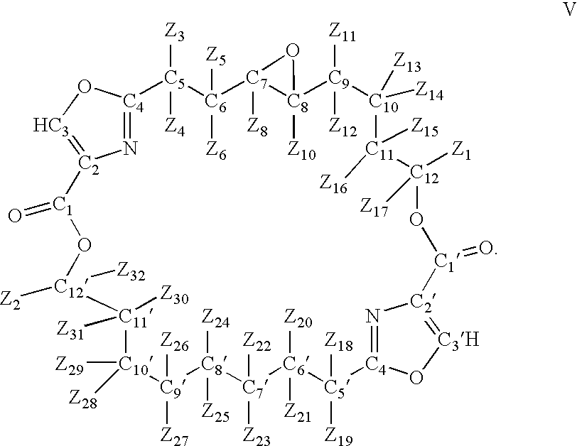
[C11]1([Z30])([Z31])[C10]([Z29])([Z28])[C9]([Z26])([Z27])[C8]([Z24])([Z25])[C7]([Z22])([Z23])[C6]([Z20])([Z21])[C5]([Z18])([Z19])[C4]2=N[C2](=[C3H]O2)[C1](=O)O[C12]([Z1])([Z17])[C11]([Z15])([Z16])[C10]([Z13])([Z14])[C9]([Z11])([Z12])[C8]2([Z10])[C7]([Z8])([C6]([Z5])([Z6])[C5]([Z3])([Z4])[C4]3=N[C2](=[HC3]O3)[C1](=O)O[C12]1([Z2])[Z32])O2
